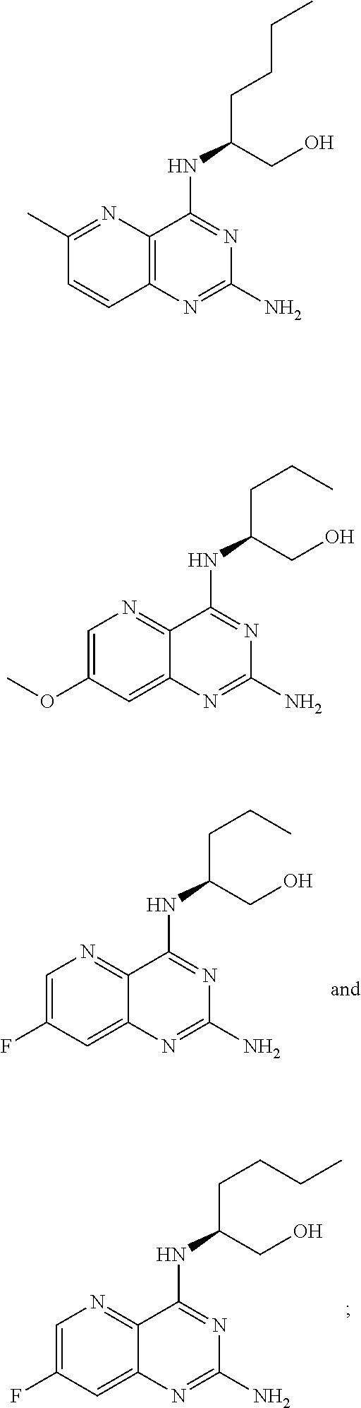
C1=C(F)C=C2C(=N1)C(NC(CO)CCC)=NC(N)=N2.C1=C(F)C=C2C(=N1)C(NC(CO)CCCC)=NC(N)=N2.C1(C)=NC2=C(C=C1)N=C(N)N=C2NC(CO)CCCC.C1=C(OC)C=C2C(=N1)C(NC(CO)CCC)=NC(N)=N2
